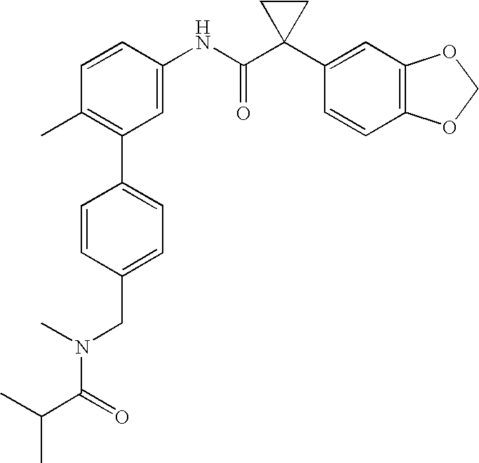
C1(NC(C2(C3=CC4=C(C=C3)OCO4)CC2)=O)=CC(C2=CC=C(CN(C(C(C)C)=O)C)C=C2)=C(C)C=C1
